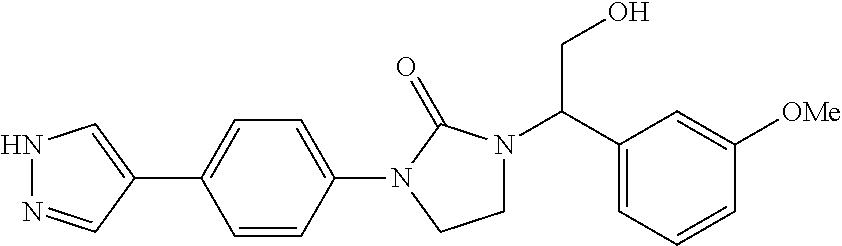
N1N=CC(C2=CC=C(N3C(=O)N(C(C4=CC=CC([OMe])=C4)CO)CC3)C=C2)=C1
